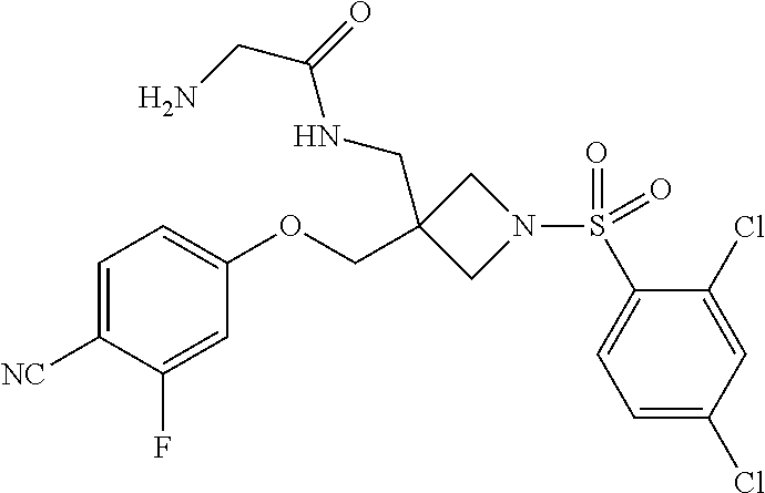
C1=C([NC])C(F)=CC(OCC2(CNC(CN)=O)CN(S(C3=CC=C(Cl)C=C3Cl)(=O)=O)C2)=C1
